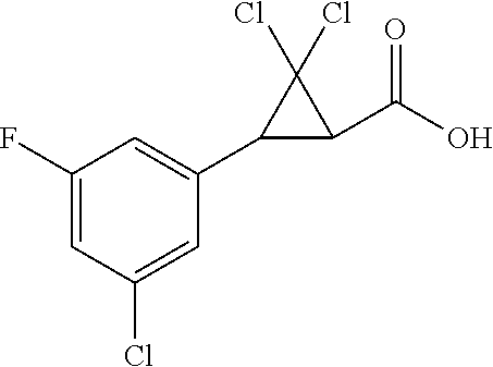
C1(F)=CC(Cl)=CC(C2C(C(O)=O)C2(Cl)Cl)=C1
